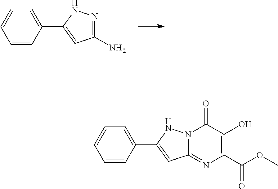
C1(C2=CC(N)=NN2)=CC=CC=C1.C1(C2=CC3=NC(C(OC)=O)=C(O)C(=O)N3N2)=CC=CC=C1
